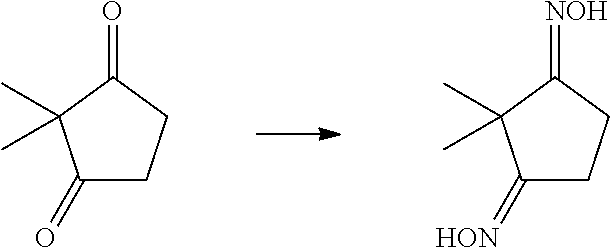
C1(=O)CCC(=O)C1(C)C.C1(=[HON])CCC(=[NOH])C1(C)C
